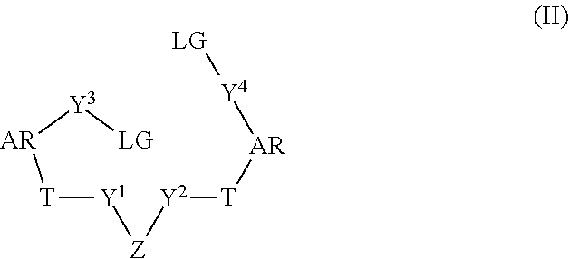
[T]([Y1][Z][Y2][T][AR][Y4][LG])[AR][Y3][LG]
